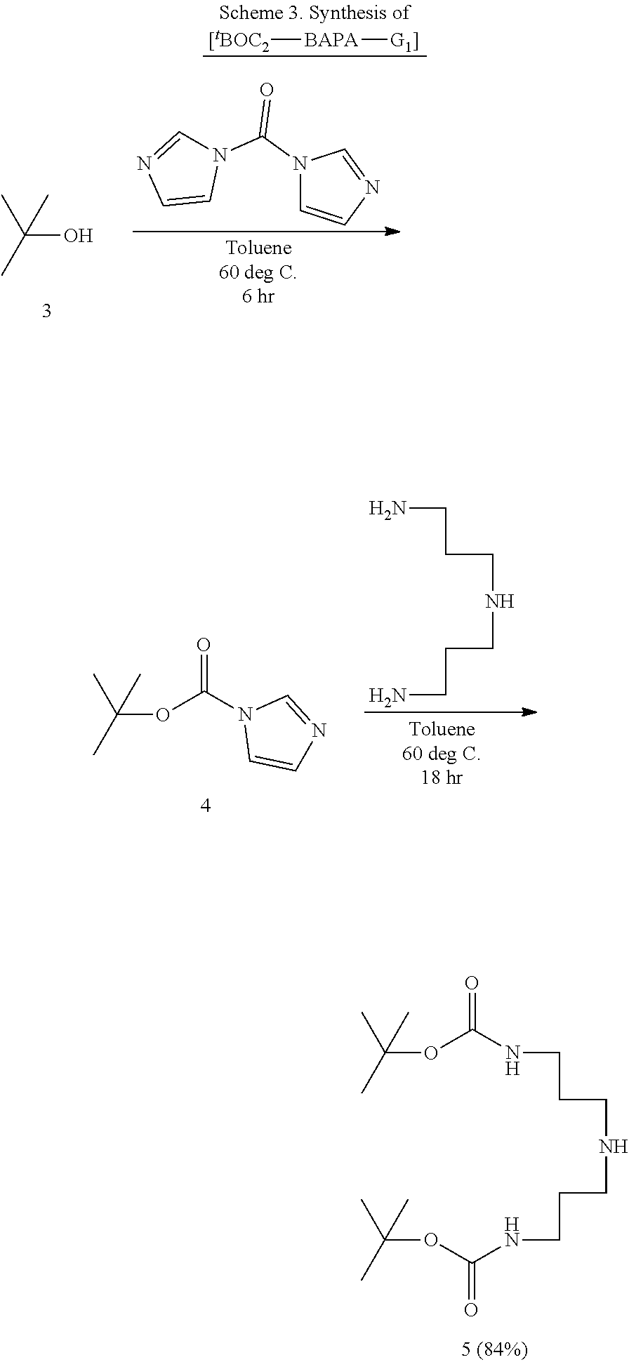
N(CCCNCCCNC(OC(C)(C)C)=O)C(OC(C)(C)C)=O.O(C(N1C=CN=C1)=O)C(C)(C)C.NCCCNCCCN.N1(C(N2C=NC=C2)=O)C=CN=C1.CC(C)(O)C.[[tBOC2][BAPA][G1]]
